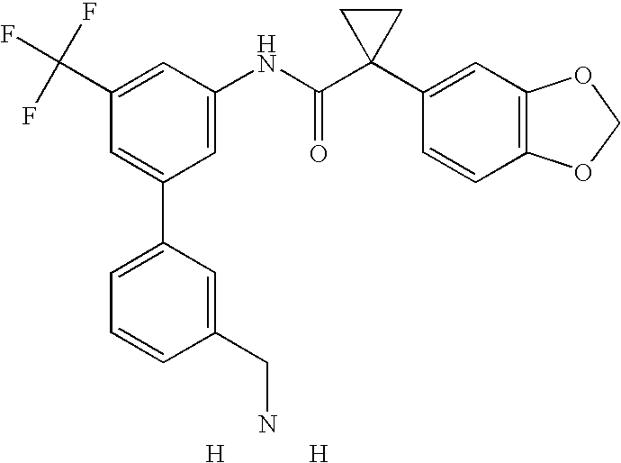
C1(C(F)(F)F)=CC(NC(C2(C3=CC4=C(C=C3)OCO4)CC2)=O)=CC(C2=CC=CC(CN)=C2)=C1.[H].[H]
